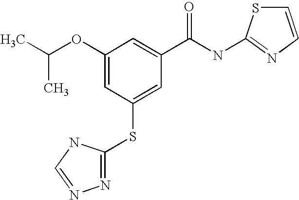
C(C)(OC1=CC(SC2=NN=CN2)=CC(C(NC2=NC=CS2)=O)=C1)C
